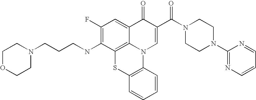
C1(F)=C(NCCCN2CCOCC2)C2=C3C(=C1)C(=O)C(C(N1CCN(C4=NC=CC=N4)CC1)=O)=CN3C1=C(S2)C=CC=C1
